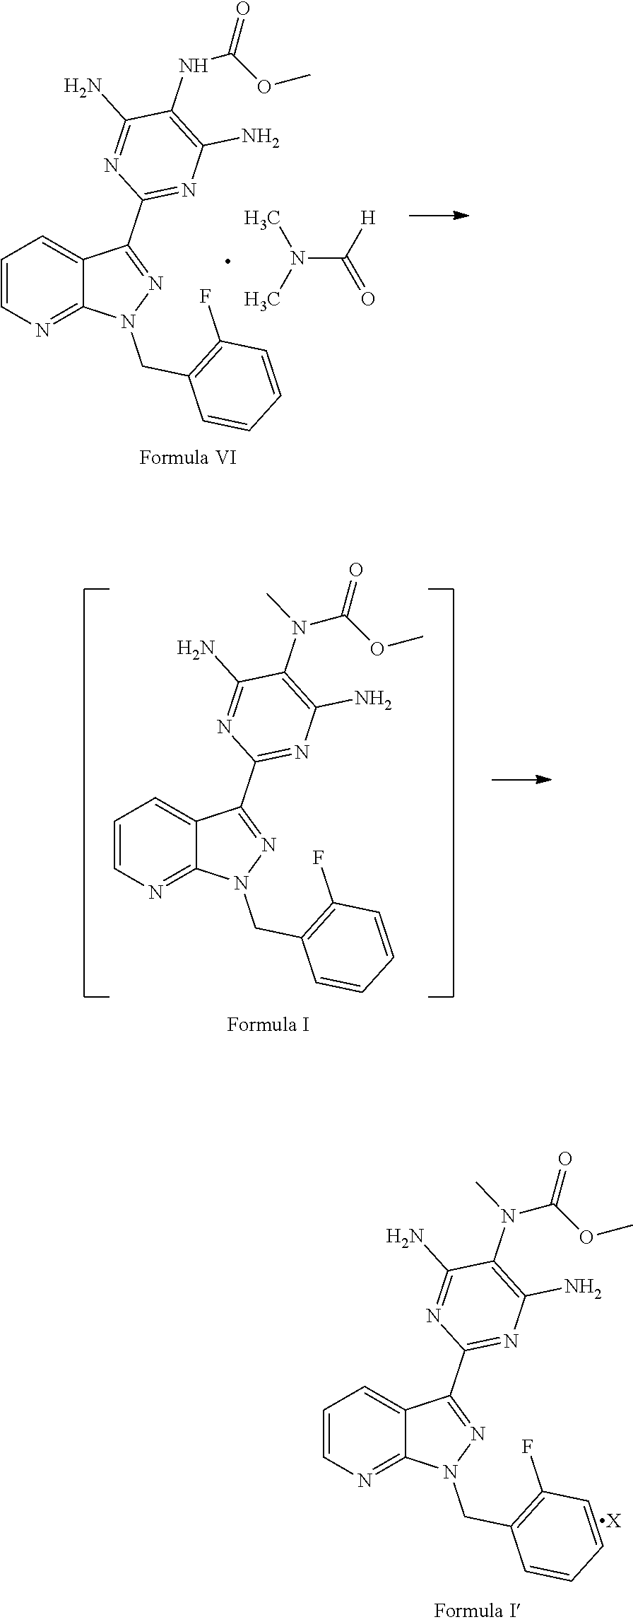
C1=CN=C2C(=C1)C(C1=NC(N)=C(NC(=O)OC)C(N)=N1)=NN2CC1=C(F)C=CC=C1.N(C(=O)[H])(C)C.C1=CN=C2C(=C1)C(C1=NC(N)=C(N(C(=O)OC)C)C(N)=N1)=NN2CC1=C(F)C=CC=C1.C1=CN=C2C(=C1)C(C1=NC(N)=C(N(C(=O)OC)C)C(N)=N1)=NN2CC1=C(F)C=CC=C1.[X]
